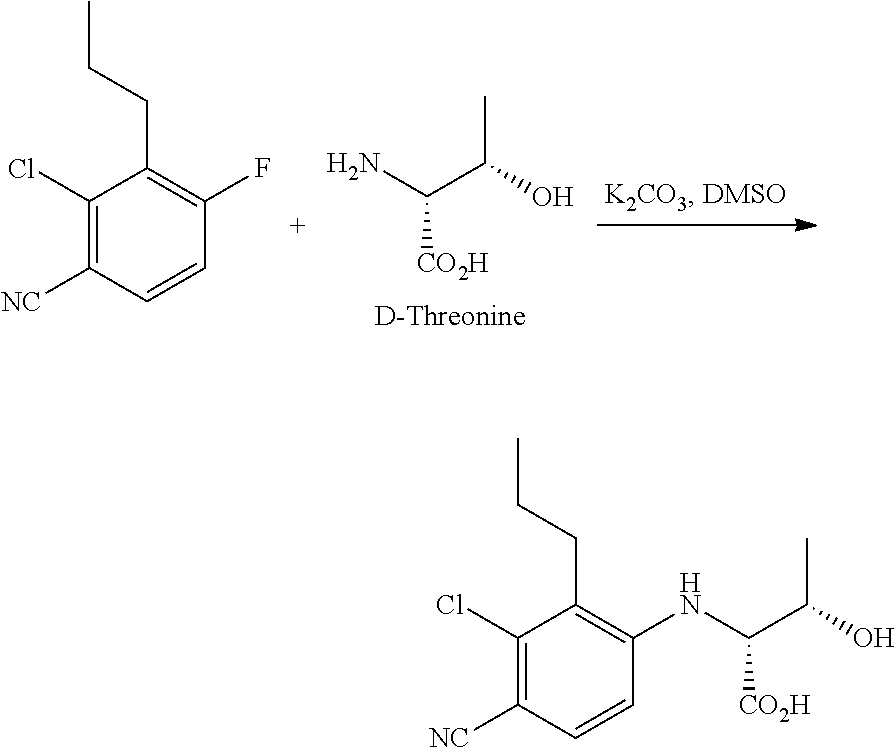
C1(Cl)=C([NC])C=CC(F)=C1CCC.C([CO2H])(N)C(O)C.C1(Cl)=C([NC])C=CC(NC(C(O)C)[CO2H])=C1CCC
